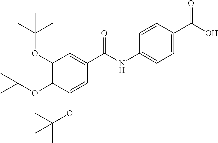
C1(OC(C)(C)C)=C(OC(C)(C)C)C(OC(C)(C)C)=CC(C(NC2=CC=C(C(O)=O)C=C2)=O)=C1
